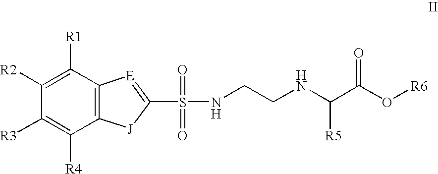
N(C(C(O[R6])=O)[R5])CCNS(=O)(=O)C1=[E]C2=C([J]1)C([R4])=C([R3])C([R2])=C2[R1]
